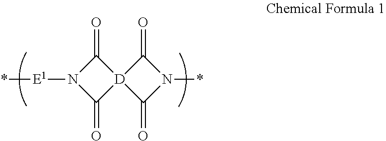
C1(=O)N([E1]*)C(=O)[D]12C(=O)N(*)C2=O
